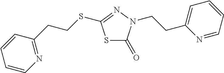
S1C(=O)N(CCC2=CC=CC=N2)N=C1SCCC1=NC=CC=C1
